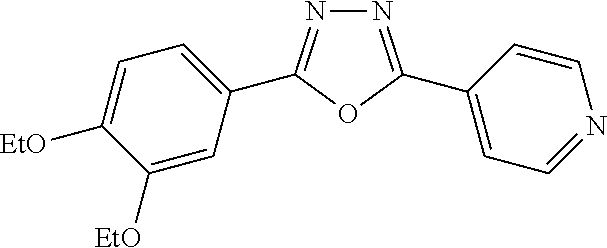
C1=C([EtO])C([EtO])=CC(C2=NN=C(C3=CC=NC=C3)O2)=C1
